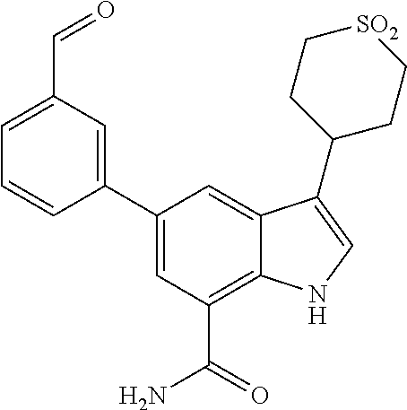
C1(C2=CC(C=O)=CC=C2)=CC(C(=O)N)=C2C(=C1)C(C1CC[SO2]CC1)=CN2
